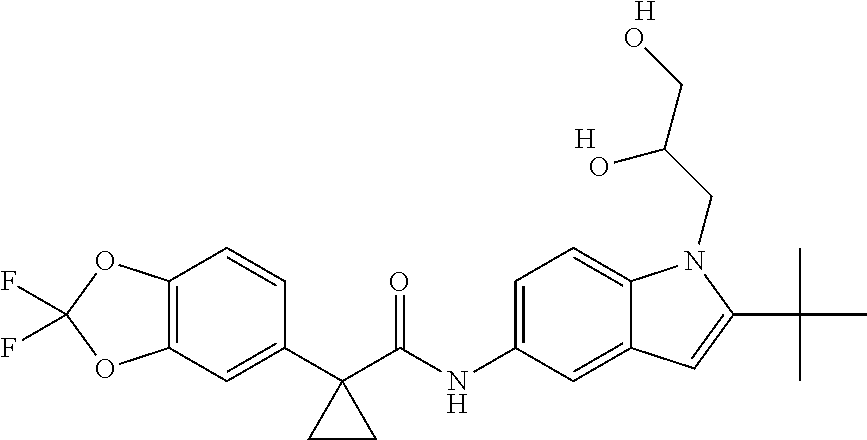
C12=C(C=C(C3(C(NC4=CC=C5C(=C4)C=C(C(C)(C)C)N5CC(CO)O)=O)CC3)C=C1)OC(F)(F)O2.[H].[H]
